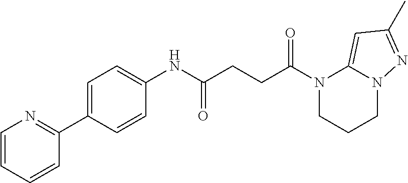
N1(C(=O)CCC(=O)NC2=CC=C(C3=NC=CC=C3)C=C2)CCCN2C1=CC(C)=N2
